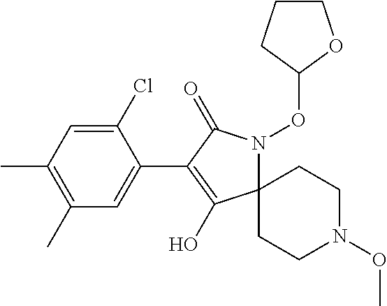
C12(N(OC3CCCO3)C(=O)C(C3=CC(C)=C(C)C=C3Cl)=C1O)CCN(OC)CC2
